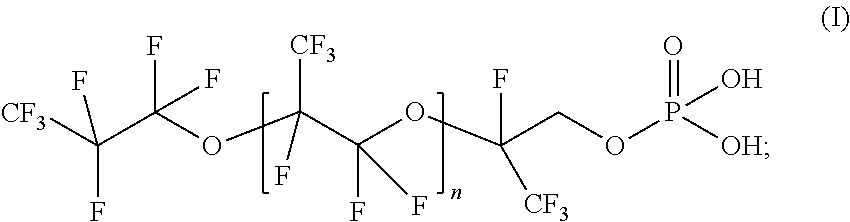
C(C(OC(C(OC(COP([OH])(=O)O)(F)[CF3])(F)F)([CF3])F)(F)F)([CF3])(F)F
